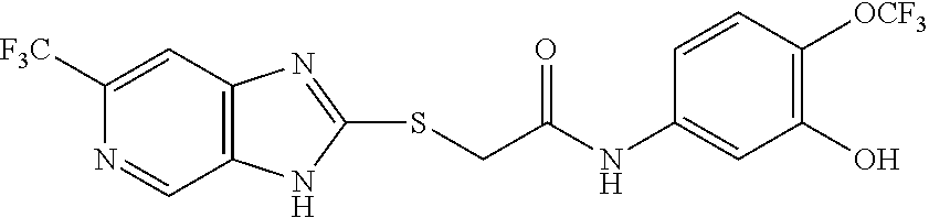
C1([F3C])=CC2=C(C=N1)NC(SCC(=O)NC1=CC(O)=C([OCF3])C=C1)=N2
